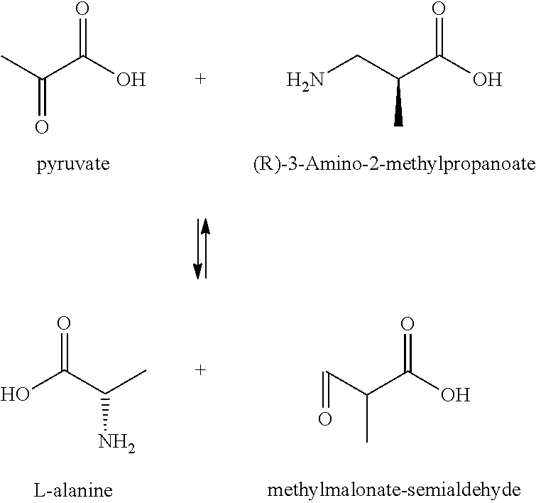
C(=O)(C)C(O)=O.O=C(C(C)N)O.O=C(O)C(C=O)C.NCC(C)C(O)=O
